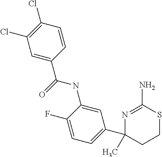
CC1(C2=CC=C(F)C(NC(=O)C3=CC(Cl)=C(Cl)C=C3)=C2)N=C(N)SCC1
